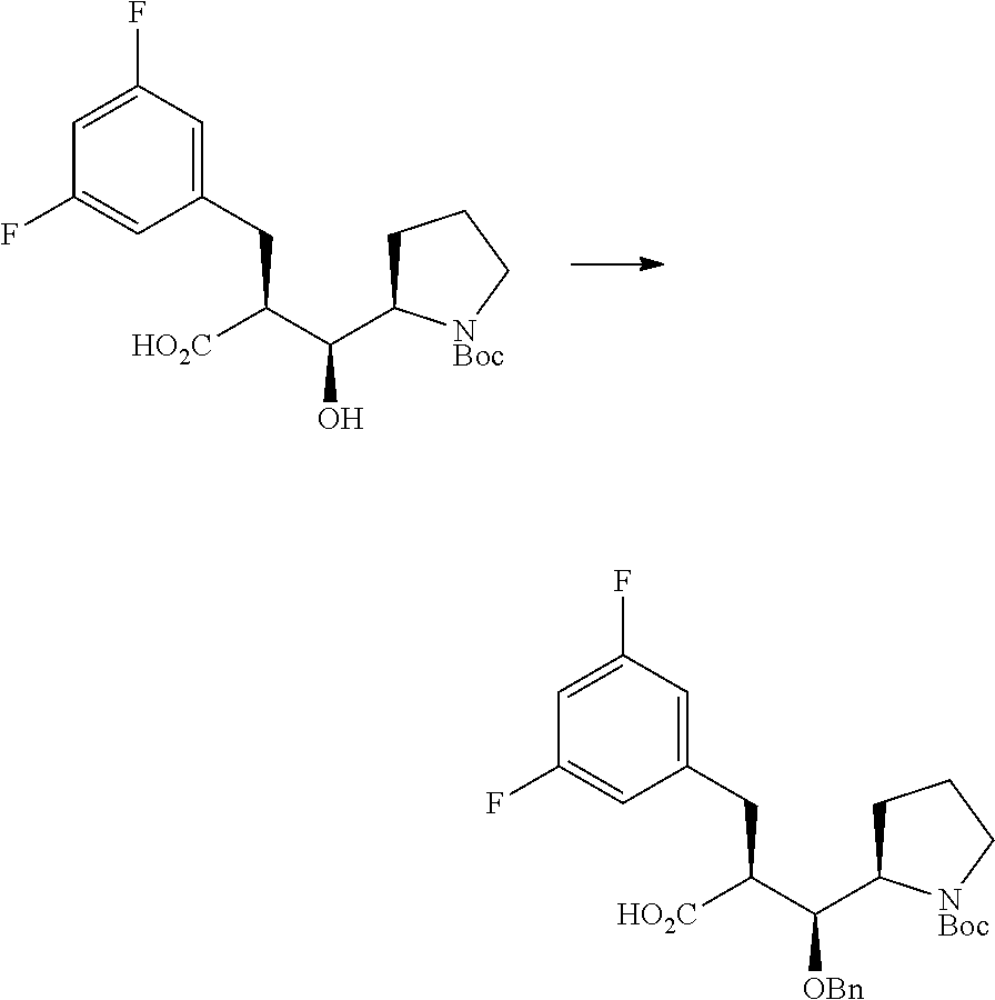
C1=C(F)C=C(CC([HO2C])C(C2CCC[NBoc]2)O)C=C1F.C1=C(F)C=C(CC([HO2C])C(C2CCC[NBoc]2)[OBn])C=C1F
